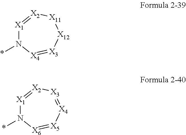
[X1]1=[X2][X11][X12][X3]=[X4]N1*.[X1]1=[X2][X3]=[X4][X5]=[X6]N1*
